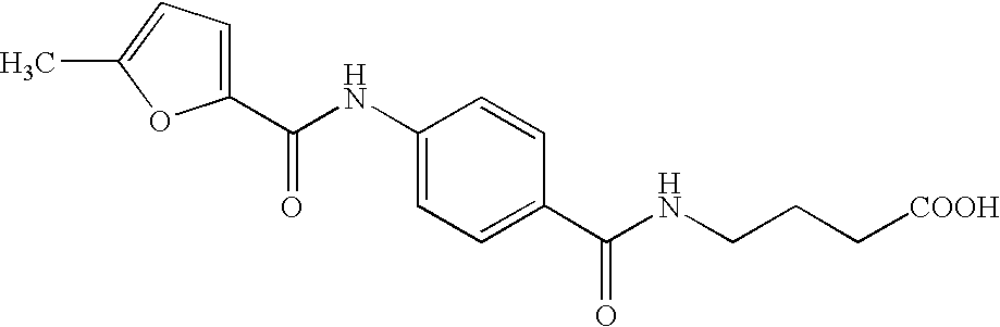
C1=C(C(NC2=CC=C(C(NCCC[COOH])=O)C=C2)=O)OC(C)=C1
